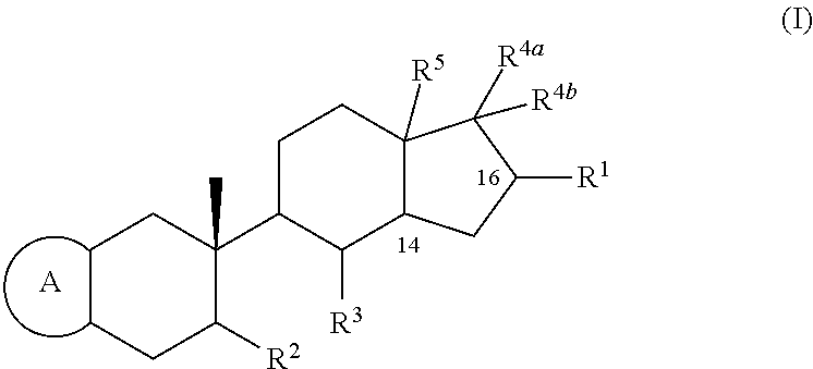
C1CCC([R2])C(C)(C2C([R3])C3C([R5])(CC2)C([R4b])([R4a])C([R1])C3)C1.[A]
